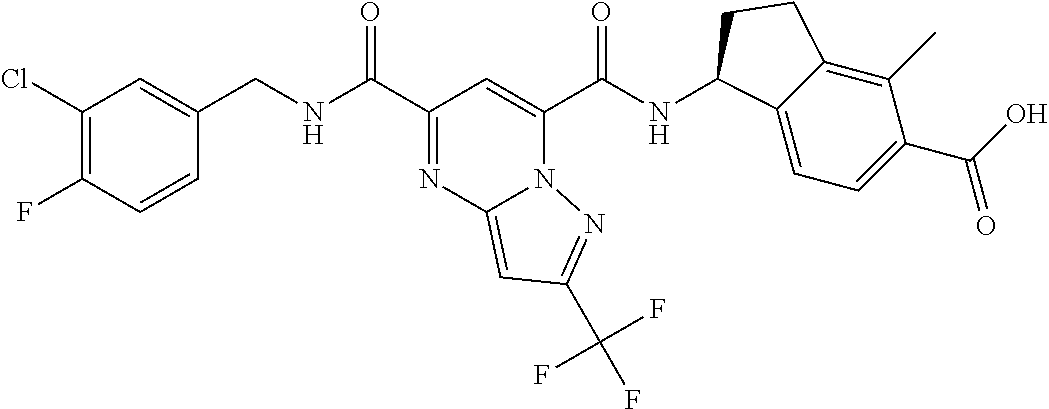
C(NC(C1=NC2=CC(C(F)(F)F)=NN2C(C(NC2C3=CC=C(C(O)=O)C(C)=C3CC2)=O)=C1)=O)C1=CC(Cl)=C(F)C=C1
